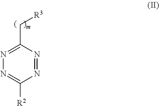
N1=C(C[R3])N=NC([R2])=N1
